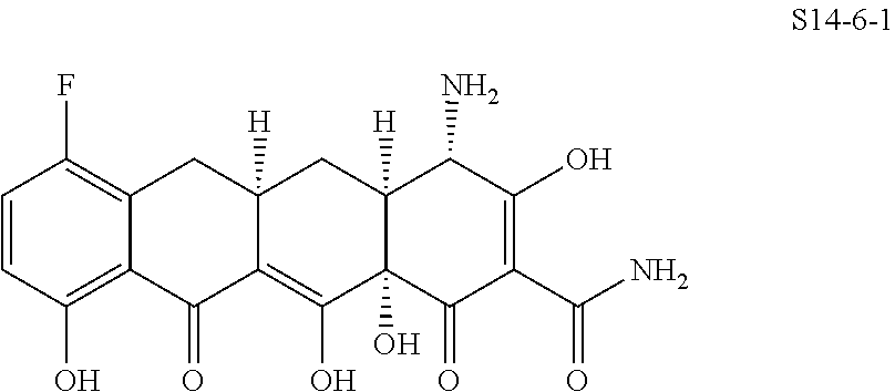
C1=CC(F)=C2CC3([H])CC4([H])C(N)C(O)=C(C(N)=O)C(=O)C4(O)C(O)=C3C(=O)C2=C1O
